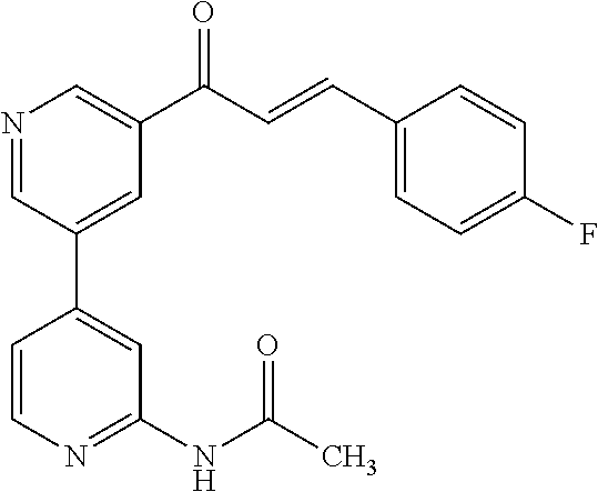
C1=CN=C(NC(C)=O)C=C1C1=CC(C(C=CC2=CC=C(F)C=C2)=O)=CN=C1
